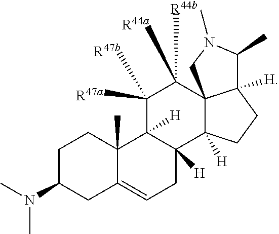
C1(C)N(C)CC23C([R44a])([R44b])C([R47b])([R47a])C4([H])C5(C)C(=CCC4([H])C2([H])CCC13[H])CC(N(C)C)CC5
